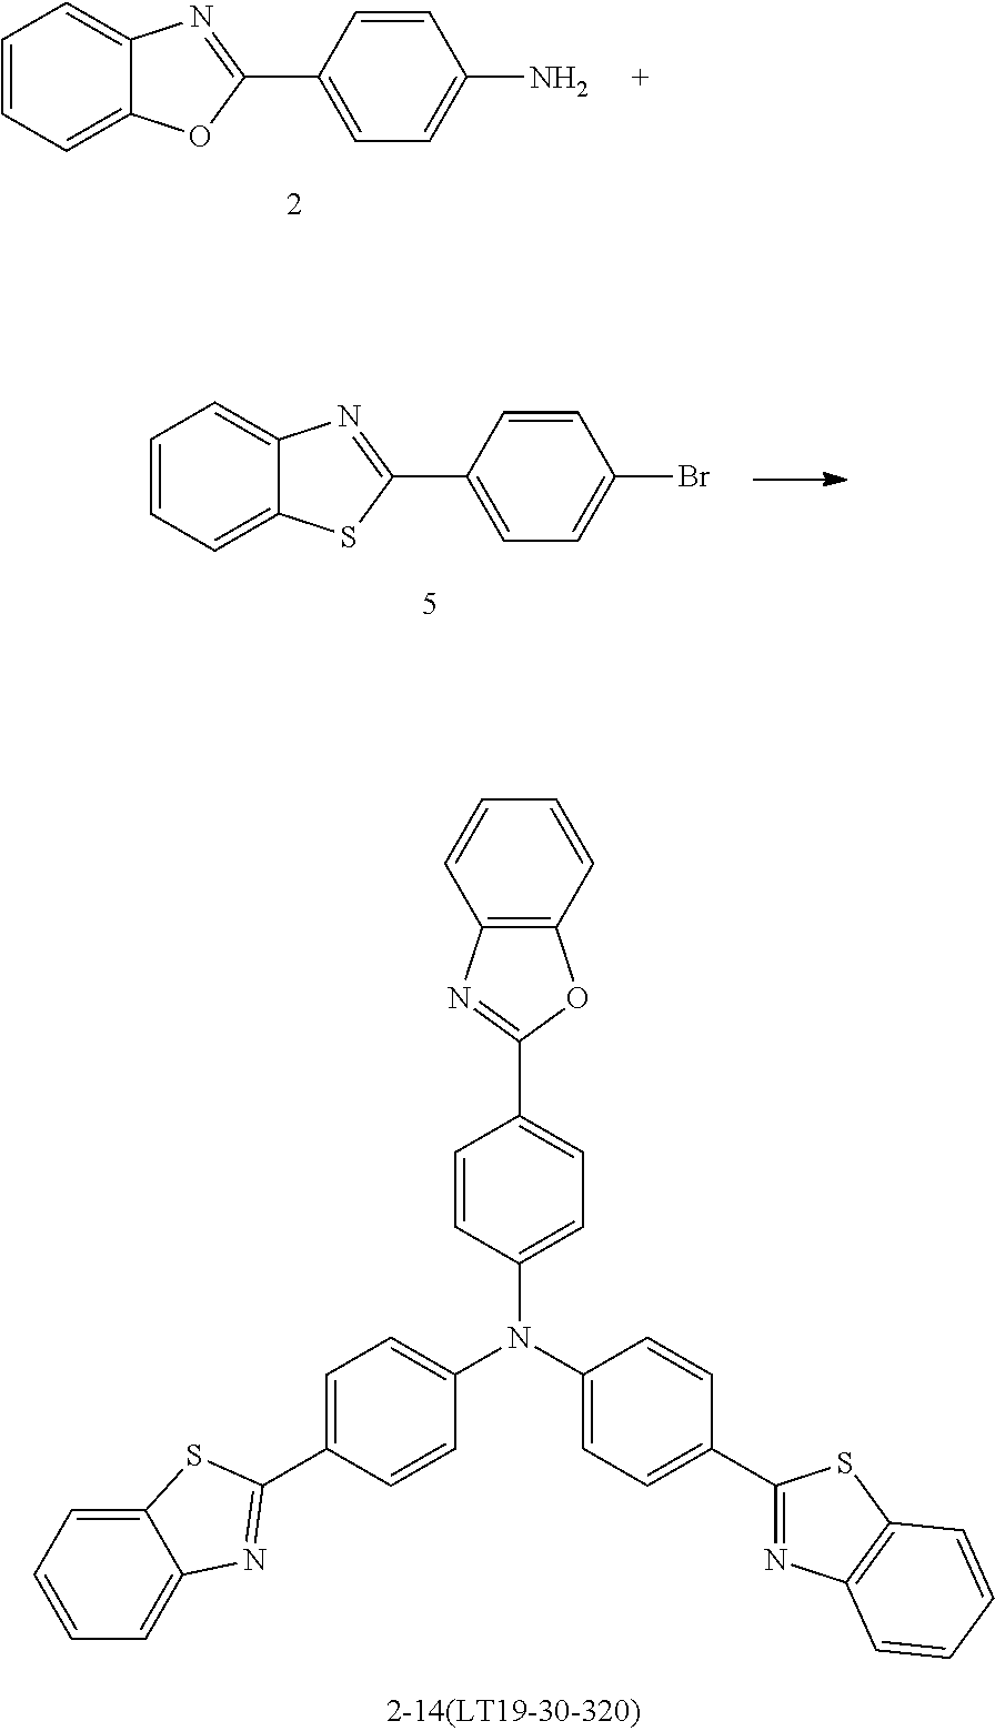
C1=C(C2=NC3=CC=CC=C3S2)C=CC(Br)=C1.C1=CC=C2C(=C1)N=C(C1=CC=C(N(C3=CC=C(C4=NC5=C(O4)C=CC=C5)C=C3)C3=CC=C(C4=NC5=C(S4)C=CC=C5)C=C3)C=C1)S2.C1=C(C2=NC3=CC=CC=C3O2)C=CC(N)=C1
